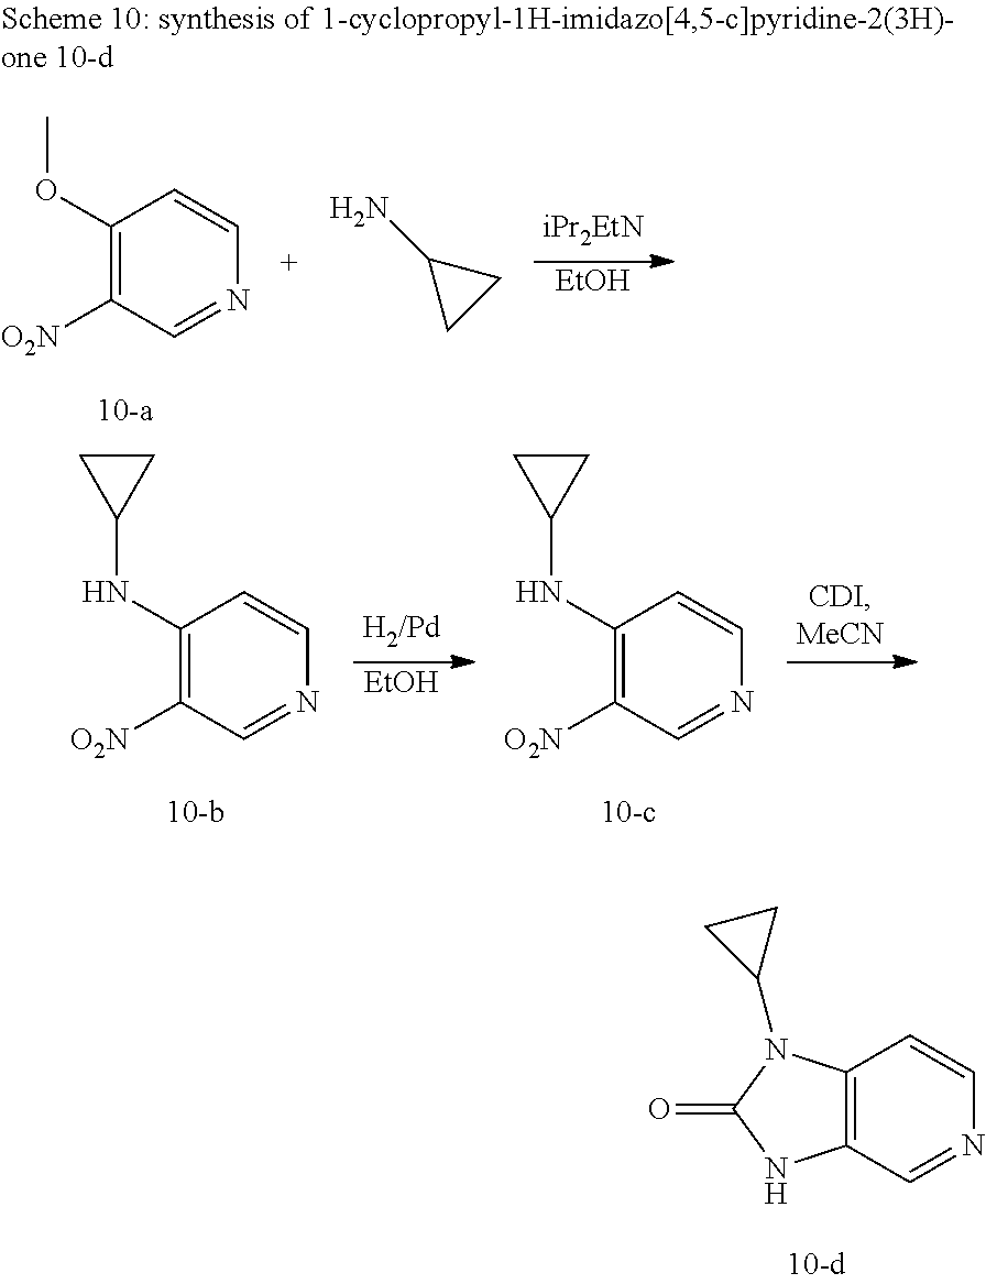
C1(NC2CC2)=C([O2N])C=NC=C1.[EtOH].C1(NC2CC2)=C([O2N])C=NC=C1.C12=C(C=NC=C1)NC(=O)N2C1CC1.C1(OC)=C([O2N])C=NC=C1.NC1CC1.[EtOH]
